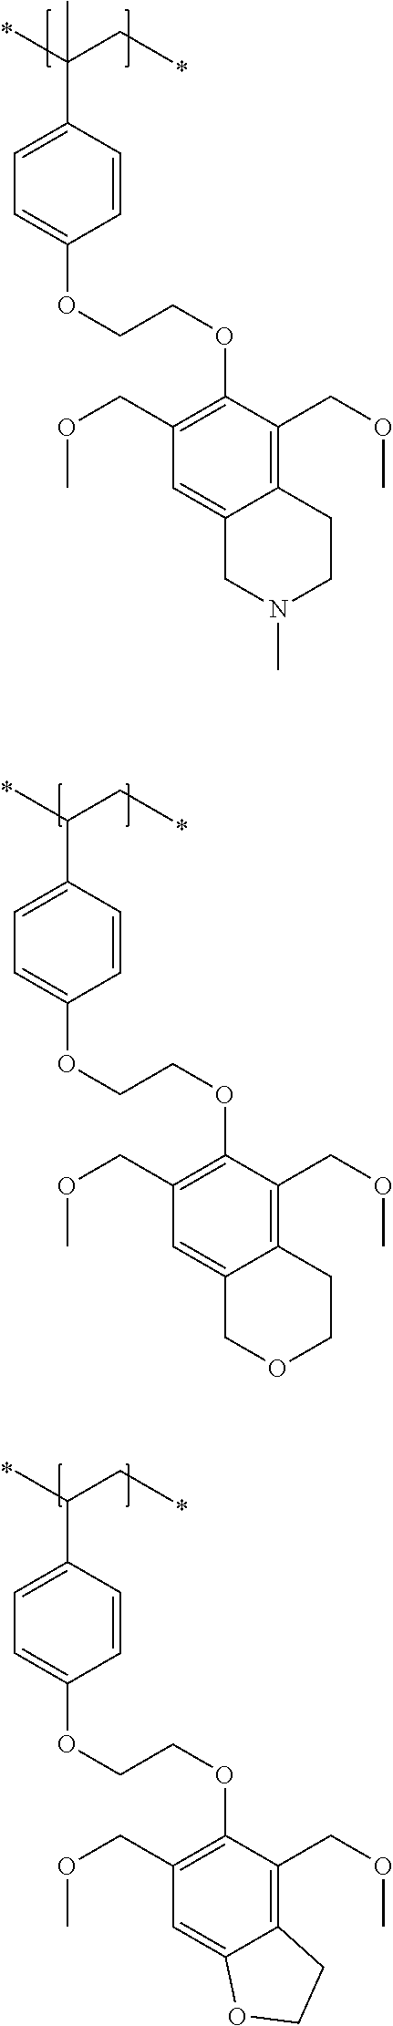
C1(OCCOC2=C(COC)C=C3C(=C2COC)CCN(C)C3)=CC=C(C(CC)(C)C)C=C1.C1(OCCOC2=C(COC)C=C3C(=C2COC)CCOC3)=CC=C(C(CC)C)C=C1.C1(OCCOC2=C(COC)C=C3C(=C2COC)CCO3)=CC=C(C(CC)C)C=C1
